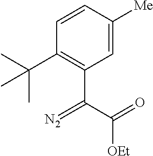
C1=C([Me])C=CC(C(C)(C)C)=C1C(C([OEt])=O)=[N2]
